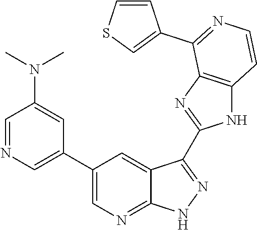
C1=NC=C(C2=CN=C3C(=C2)C(C2=NC4=C(N2)C=CN=C4C2=CSC=C2)=NN3)C=C1N(C)C
